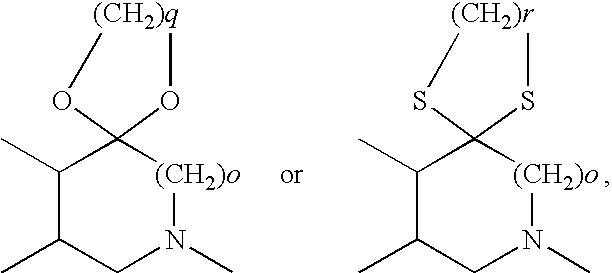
C1(C)C(C)CN(C)[(CH2)o]C1(OC)O[(CH2)q].C1(C)C(C)CN(C)[(CH2)o]C1(SC)S[(CH2)r]
